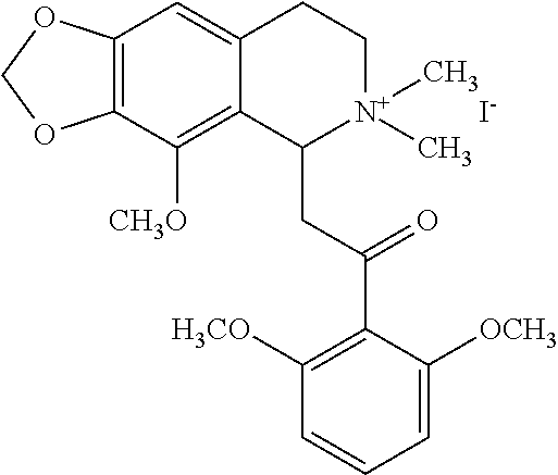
C12=C(C([CH3O])=C3C(=C1)CC[N+](C)(C)C3CC(C1=C([H3CO])C=CC=C1[OCH3])=O)OCO2.[I-]
